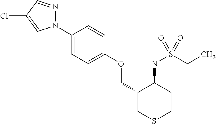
N1(C2=CC=C(OCC3CSCCC3NS(CC)(=O)=O)C=C2)N=CC(Cl)=C1
